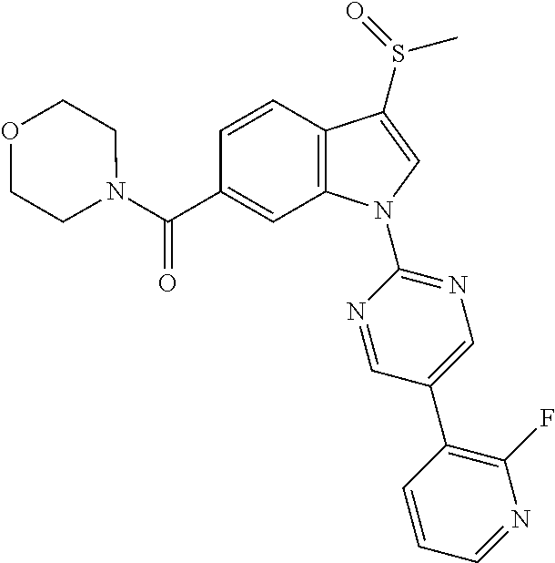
C(C1=CC2=C(C=C1)C(S(C)=O)=CN2C1=NC=C(C2=C(F)N=CC=C2)C=N1)(=O)N1CCOCC1
